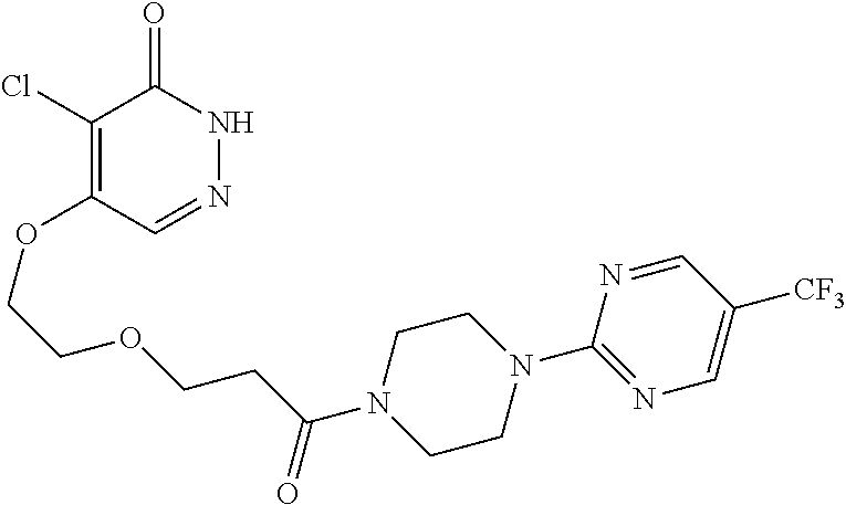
C1(Cl)=C(OCCOCCC(N2CCN(C3=NC=C([CF3])C=N3)CC2)=O)C=NNC1=O
